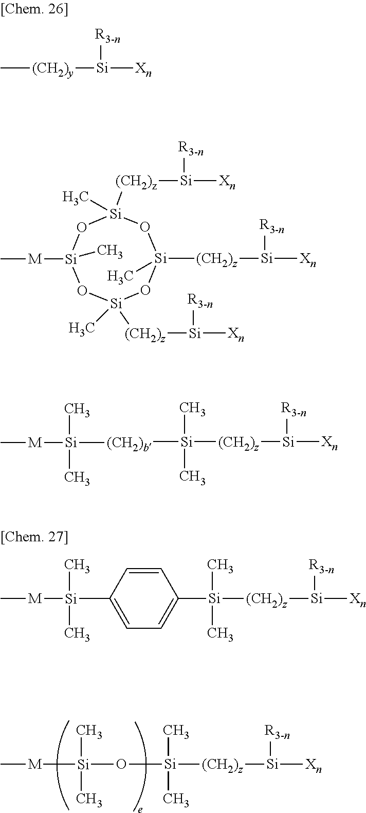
[Si]([M]C)(C)(C)O[Si]([(CH2)z][Si]([Xn])[R3-n])(C)C.C[(CH2)y][Si]([Xn])[R3-n].O1[Si](C)([(CH2)z][Si]([Xn])[R3-n])O[Si]([(CH2)z][Si]([Xn])[R3-n])(C)O[Si](C)([(CH2)z][Si]([Xn])[R3-n])O[Si]1([M]C)C.[Si]([(CH2)z][Si]([Xn])[R3-n])(C)(C)[(CH2)b][Si]([M]C)(C)C.[Si]([M]C)(C)(C)C1=CC=C([Si]([(CH2)z][Si]([Xn])[R3-n])(C)C)C=C1
